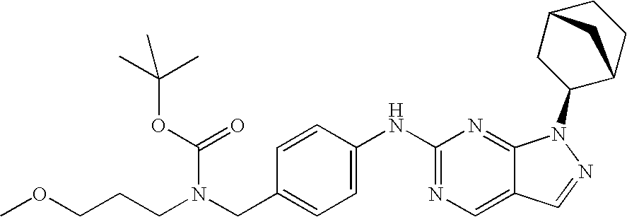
C1=C(NC2=NC=C3C(=N2)N(C2C4CCC(C2)C4)N=C3)C=CC(CN(CCCOC)C(=O)OC(C)(C)C)=C1
